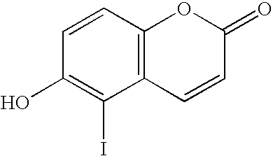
C1=CC(O)=C(I)C2=C1OC(=O)C=C2
